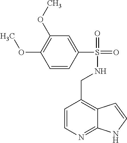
C1=CC(S(=O)(NCC2=C3C(=NC=C2)NC=C3)=O)=CC(OC)=C1OC
